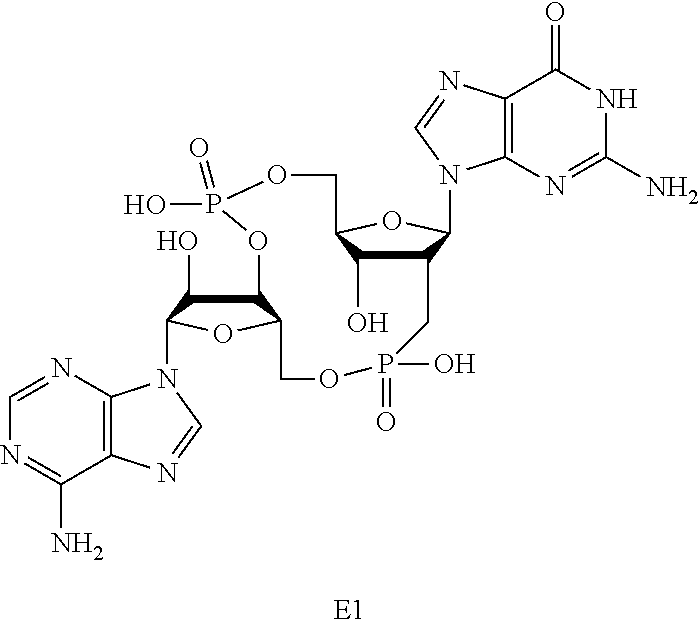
C12=C(N=C(N)NC1=O)N(C1C3C(O)C(O1)COP(O)(=O)OC1C(O)C(N4C5=C(C(N)=NC=N5)N=C4)OC1COP(=O)(O)C3)C=N2
